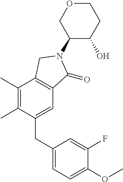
C1(C)=C(C)C(CC2=CC=C(OC)C(F)=C2)=CC2=C1CN(C1C(O)CCOC1)C2=O
